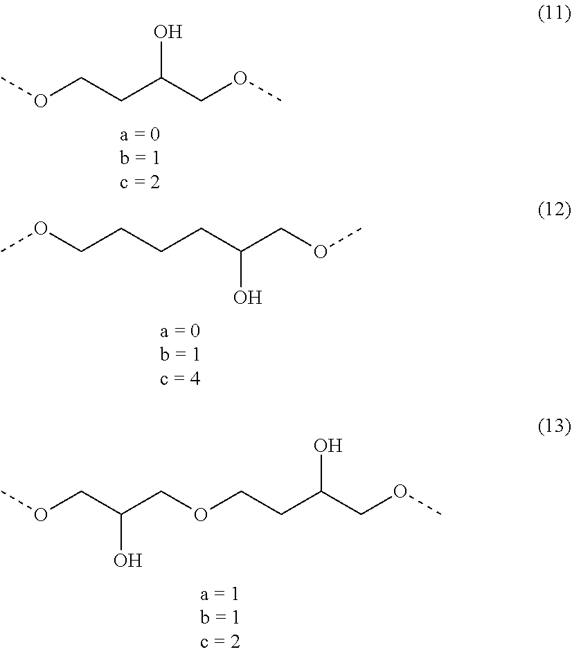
COCCC(COC)O.C(OCCC(COC)O)C(COC)O.COCCCCC(COC)O
